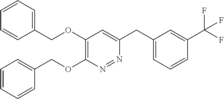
C1(OCC2=CC=CC=C2)=C(OCC2=CC=CC=C2)N=NC(CC2=CC=CC(C(F)(F)F)=C2)=C1
